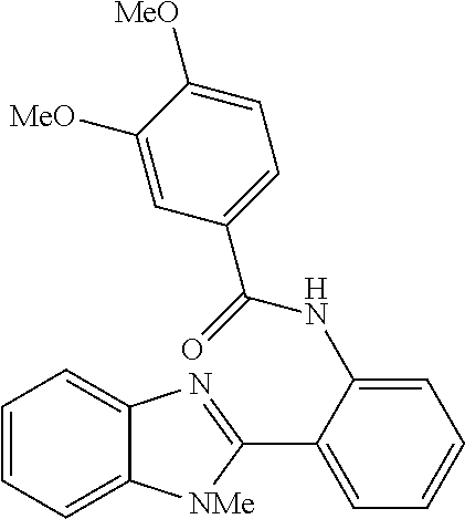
C1(C2=CC=CC=C2NC(C2=CC=C([MeO])C([MeO])=C2)=O)=NC2=CC=CC=C2[NMe]1
